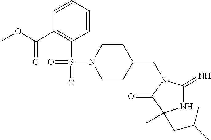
C1(CN2C(=N)NC(C)(CC(C)C)C2=O)CCN(S(=O)(C2=C(C(OC)=O)C=CC=C2)=O)CC1
